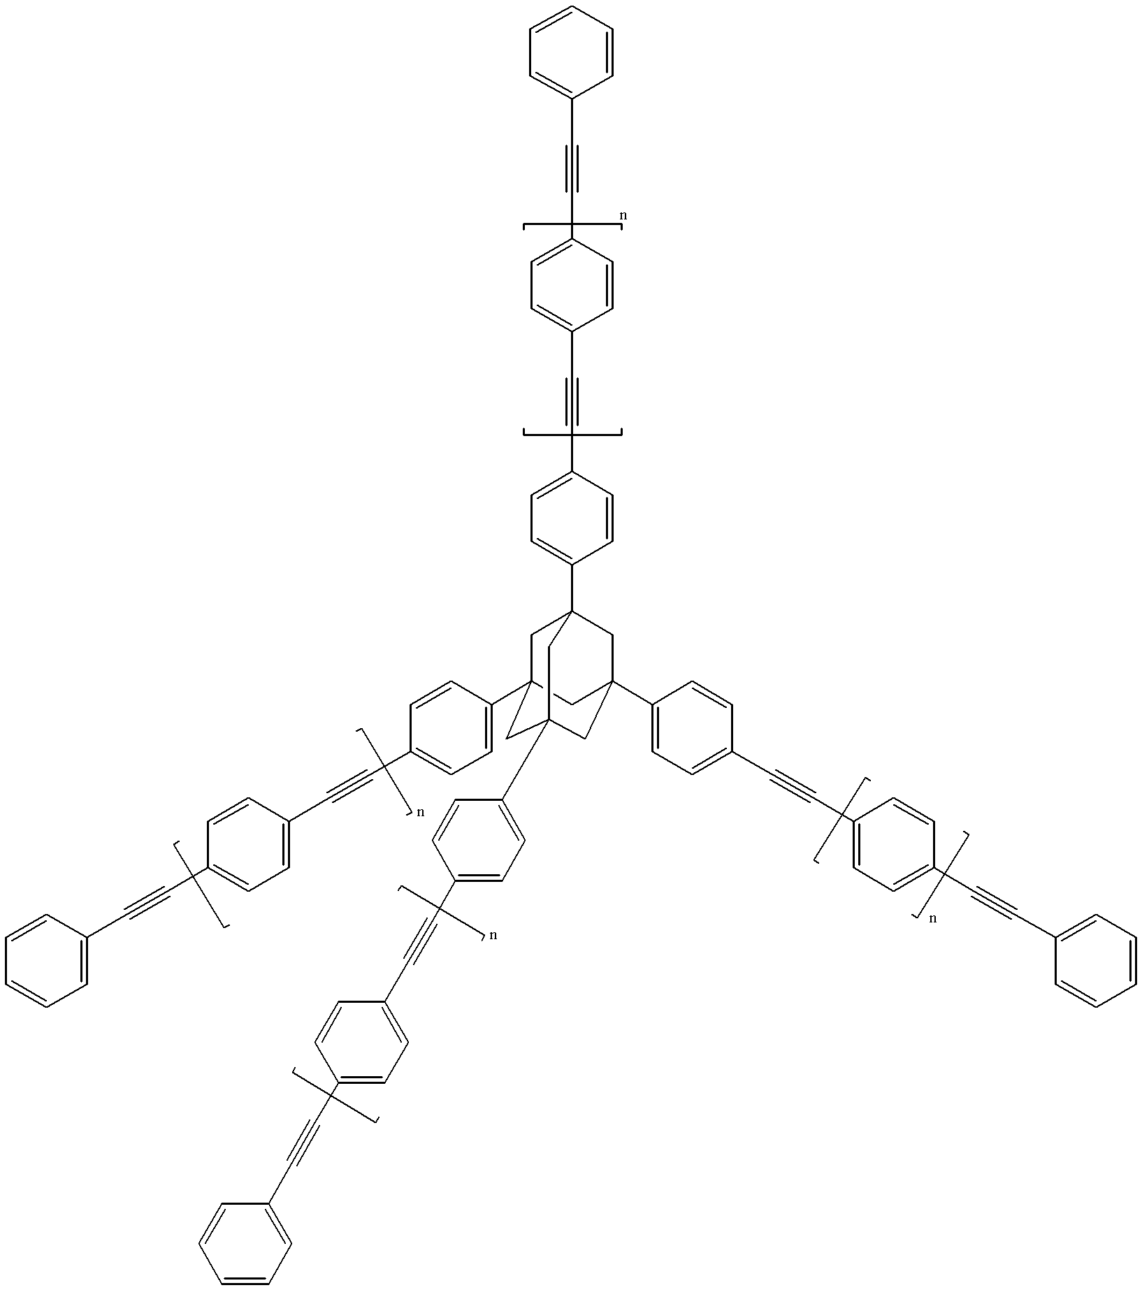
C1C2(C3=CC=C(C#CC4=CC=C(C#CC5=CC=CC=C5)C=C4)C=C3)CC3(C4=CC=C(C#CC5=CC=C(C#CC6=CC=CC=C6)C=C5)C=C4)CC(C4=CC=C(C#CC5=CC=C(C#CC6=CC=CC=C6)C=C5)C=C4)(CC1(C1=CC=C(C#CC4=CC=C(C#CC5=CC=CC=C5)C=C4)C=C1)C3)C2
